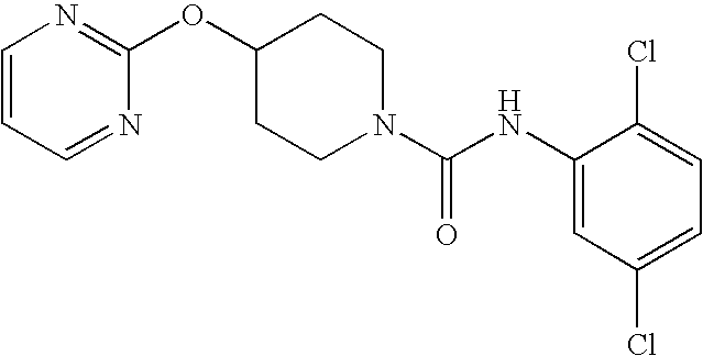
C1=CC=NC(OC2CCN(C(=O)NC3=CC(Cl)=CC=C3Cl)CC2)=N1
